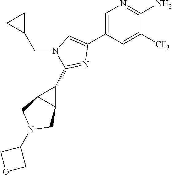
C1=C(C2=CN(CC3CC3)C(C3C4C3CN(C3COC3)C4)=N2)C=C([CF3])C(N)=N1
